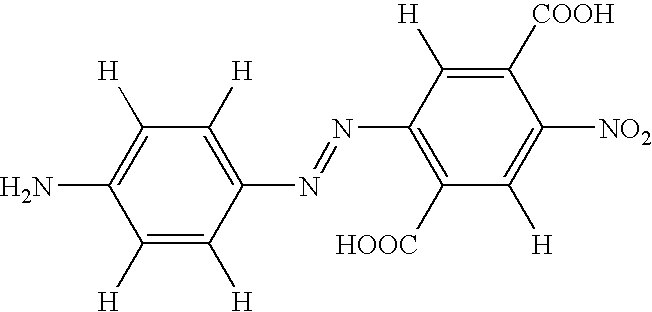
C1([H])=C([H])C(N=NC2=C([HOOC])C([H])=C([NO2])C([COOH])=C2[H])=C([H])C([H])=C1N
